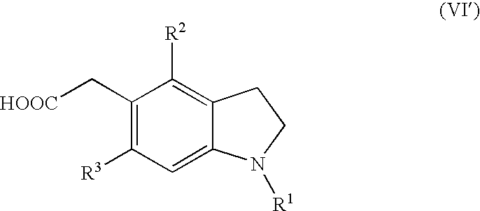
C1(C[HOOC])=C([R3])C=C2C(=C1[R2])CCN2[R1]
